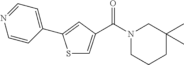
C1(C2=CC(C(N3CCCC(C)(C)C3)=O)=CS2)=CC=NC=C1
